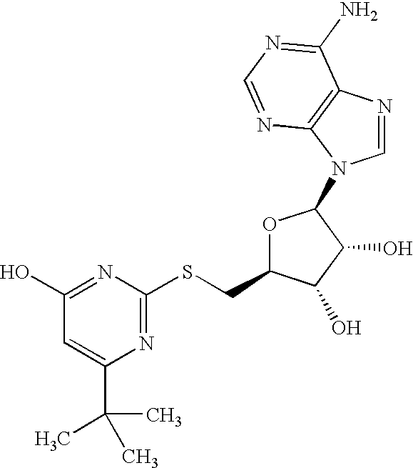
C1(SCC2OC(N3C=NC4=C3N=CN=C4N)C(O)C2O)=NC(C(C)(C)C)=CC(O)=N1
